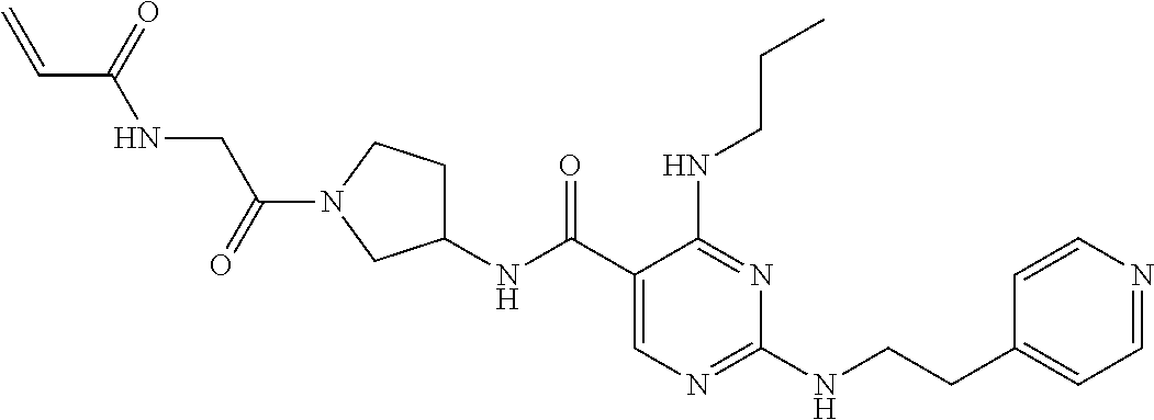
C1(C(NC2CCN(C(=O)CNC(C=C)=O)C2)=O)=CN=C(NCCC2=CC=NC=C2)N=C1NCCC
